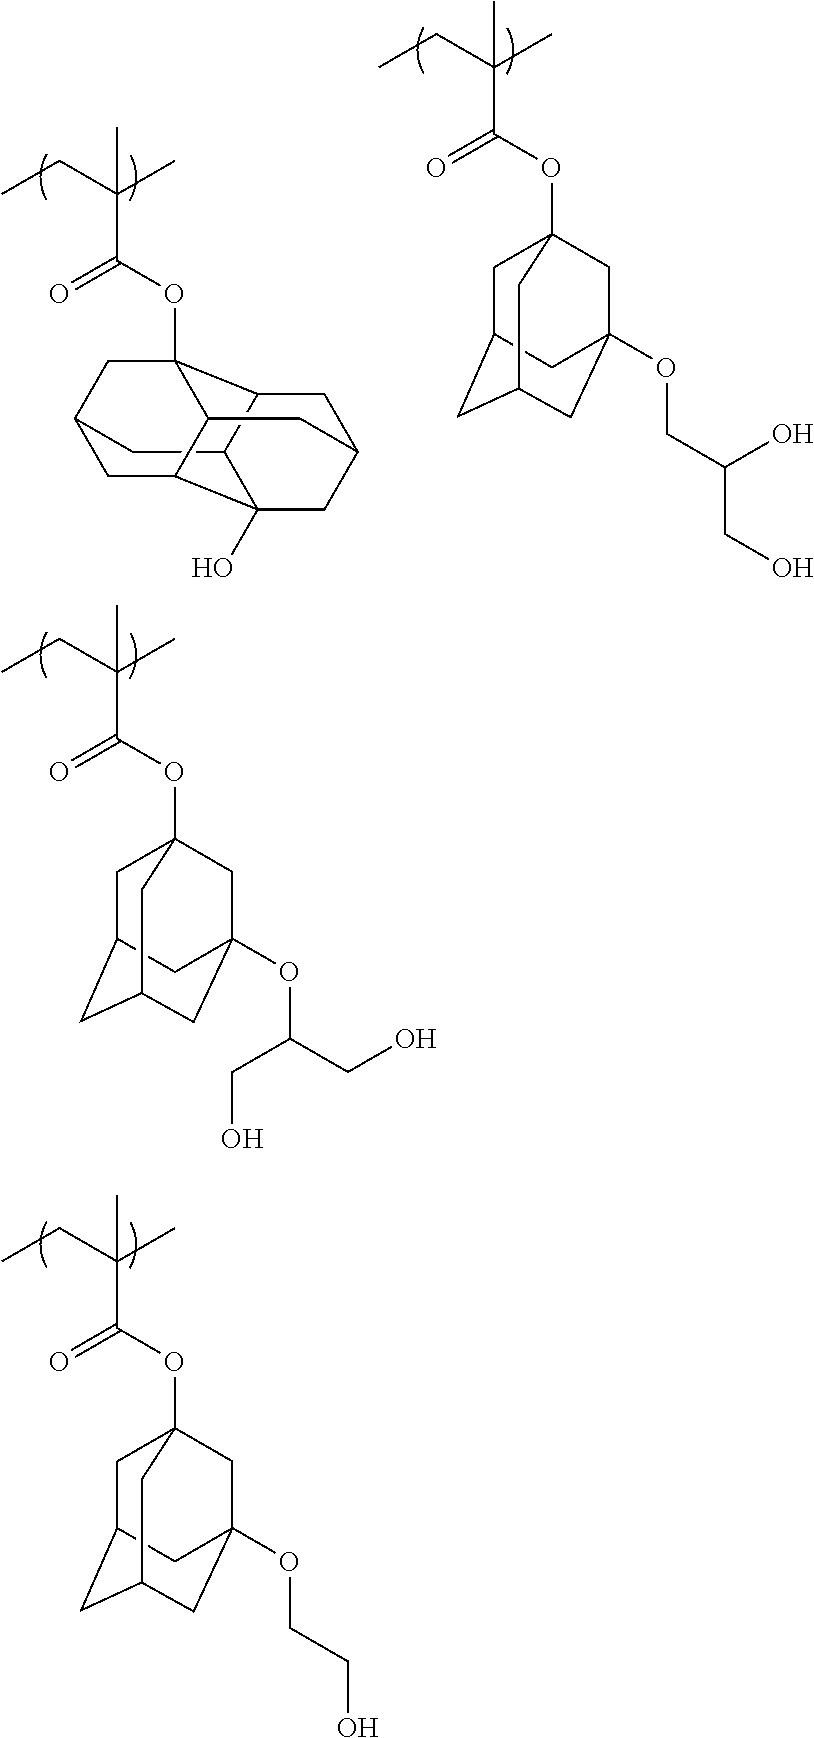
O(C(C(C)(CC)C)=O)C12CC3CC(CC(OC(CO)CO)(C1)C3)C2.O(C(C(C)(CC)C)=O)C12CC3CC(CC(OCCO)(C1)C3)C2.C12CC3CC4(OC(C(C)(CC)C)=O)C5C(C3)C1(O)CC(CC24)C5.O(C(C(C)(CC)C)=O)C12CC3CC(CC(OCC(CO)O)(C1)C3)C2
